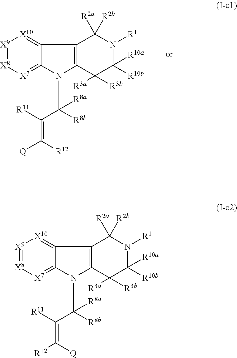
[X9]1=[X8][X7]=C2C(=[X10]1)C1=C(N2C([R8a])([R8b])C([R11])=C([R12])[Q])C([R3a])([R3b])C([R10a])([R10b])N([R1])C1([R2a])[R2b].[X9]1=[X8][X7]=C2C(=[X10]1)C1=C(N2C([R8a])([R8b])C([R11])=C([Q])[R12])C([R3a])([R3b])C([R10a])([R10b])N([R1])C1([R2a])[R2b]
